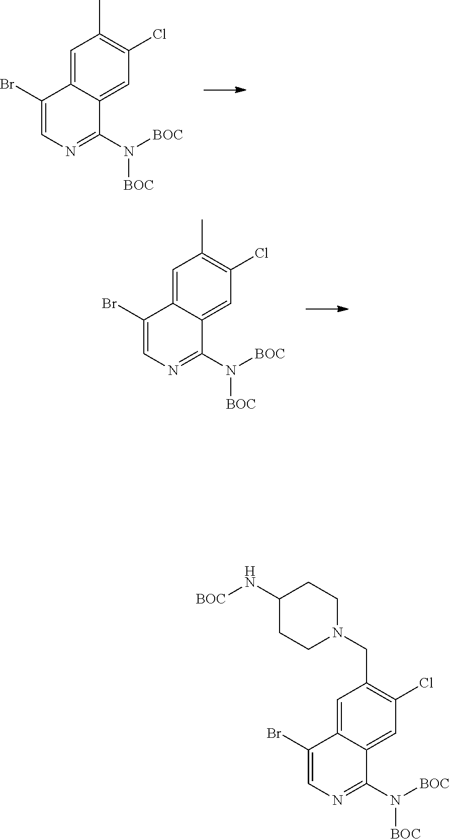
C1(Br)=CN=C(N([BOC])[BOC])C2=CC(Cl)=C(C)C=C12.C1(Br)=CN=C(N([BOC])[BOC])C2=CC(Cl)=C(C)C=C12.C1(Br)=CN=C(N([BOC])[BOC])C2=CC(Cl)=C(CN3CCC(N[BOC])CC3)C=C12
